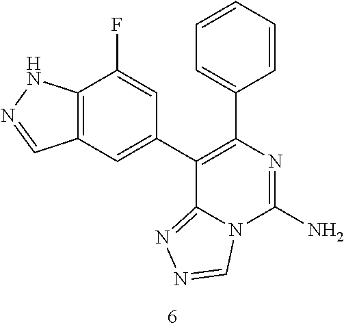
C12=C(C=C(C3=C(C4=CC=CC=C4)N=C(N)N4C3=NN=C4)C=C1F)C=NN2
